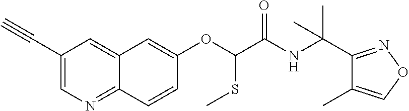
C1(C#C)=CN=C2C(=C1)C=C(OC(SC)C(NC(C1=NOC=C1C)(C)C)=O)C=C2
